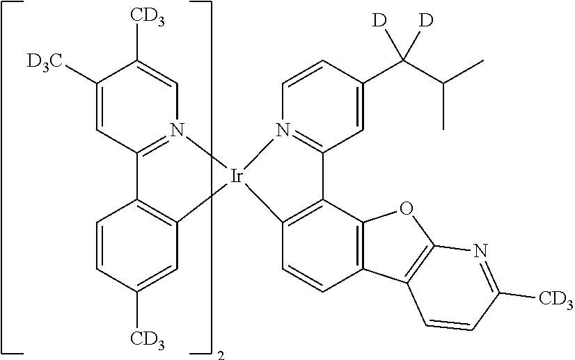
C1([CD3])=CC2=N(C=C1[CD3])[Ir]1(C3=C2C=CC([CD3])=C3)C2=C(C3=C(C=C2)C2=C(O3)N=C([CD3])C=C2)C2=N1C=CC(C([D])(C(C)C)[D])=C2
